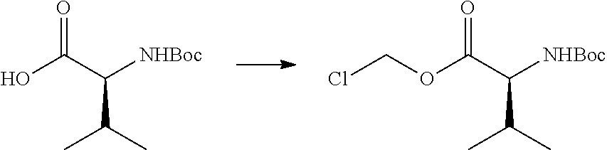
O=C(O)C(C(C)C)[NHBoc].O=C(OCCl)C(C(C)C)[NHBoc]
